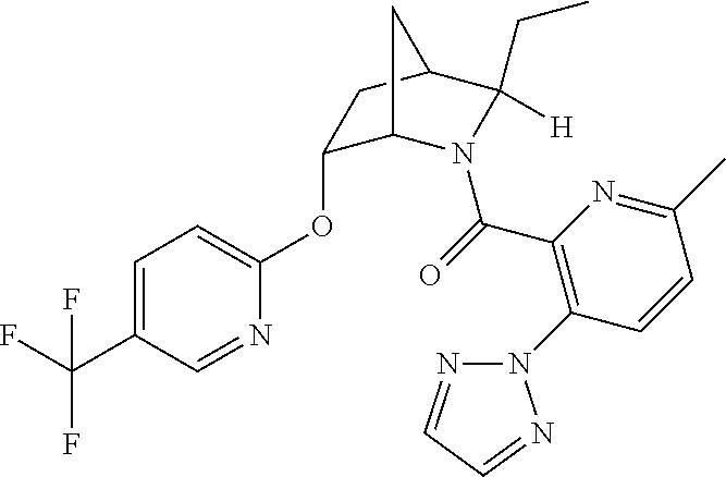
C1(OC2=CC=C(C(F)(F)F)C=N2)C2N(C(=O)C3=C(N4N=CC=N4)C=CC(C)=N3)C(CC)([H])C(C1)C2
